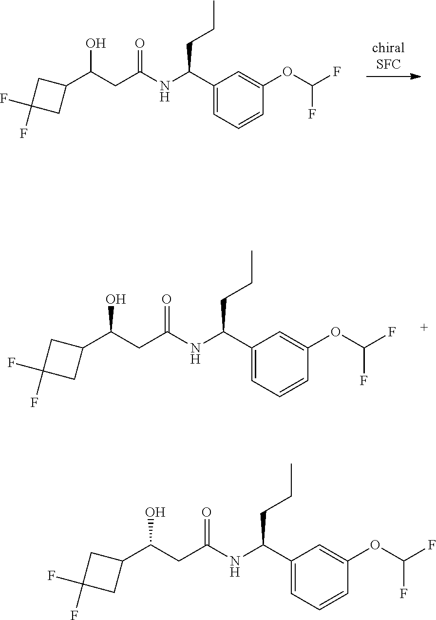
C(CC(=O)NC(C1=CC=CC(OC(F)F)=C1)CCC)(O)C1CC(F)(F)C1.C(O)(CC(=O)NC(C1=CC=CC(OC(F)F)=C1)CCC)C1CC(F)(F)C1.C1(C(O)CC(=O)NC(C2=CC=CC(OC(F)F)=C2)CCC)CC(F)(F)C1
